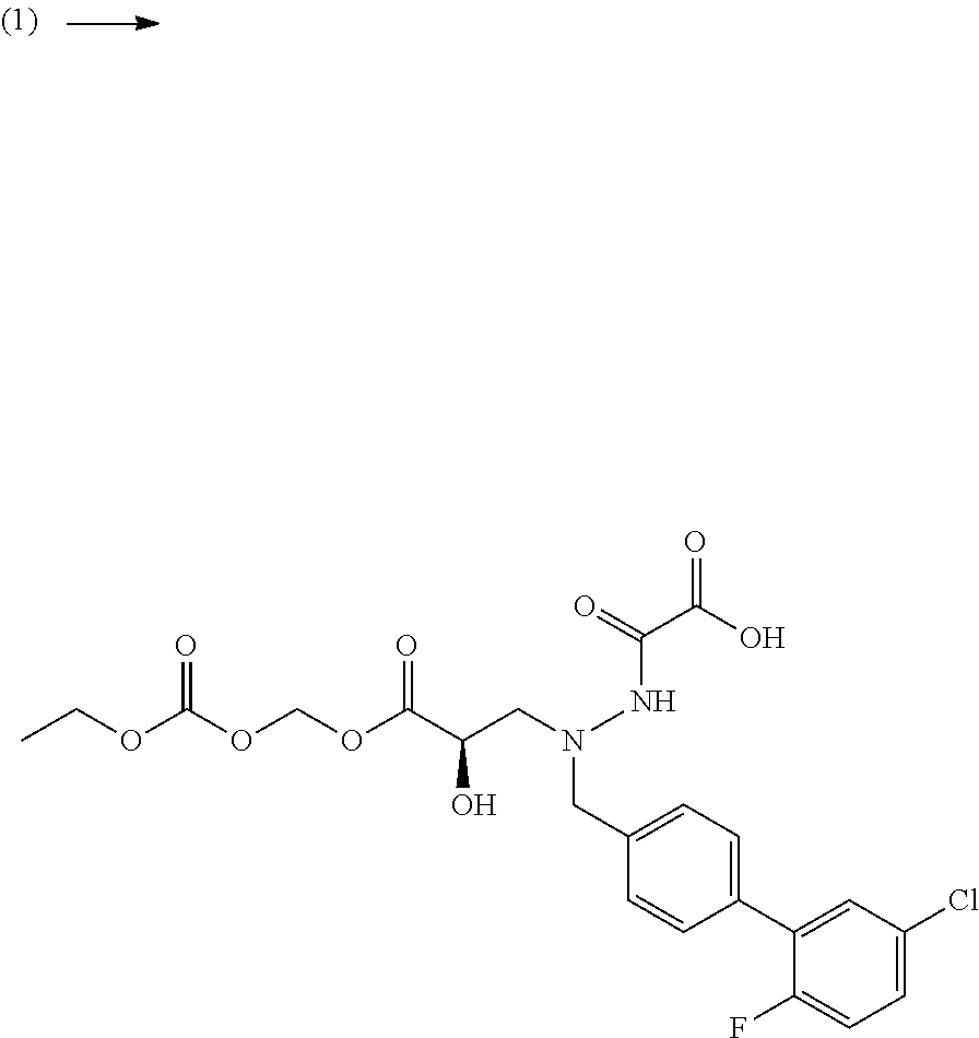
C1=C(Cl)C=C(C2=CC=C(CN(NC(=O)C(O)=O)CC(C(OCOC(OCC)=O)=O)O)C=C2)C(F)=C1
